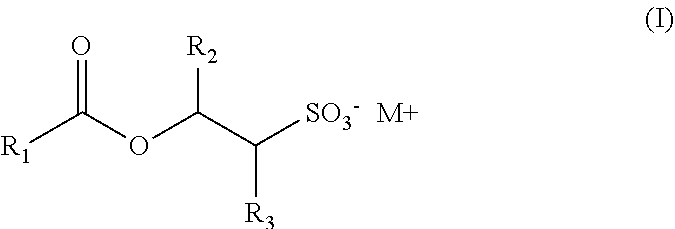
[R1]C(OC(C([R3])[SO3-])[R2])=O.[M+]
